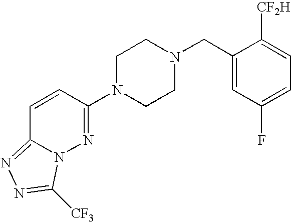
C1N(C2=NN3C(=NN=C3[CF3])C=C2)CCN(CC2=CC(F)=CC=C2[CF2H])C1
